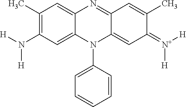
C1(C)=C(N([H])[H])C=C2C(=C1)N=C1C(=CC(=[N+]([H])[H])C(C)=C1)N2C1=CC=CC=C1
